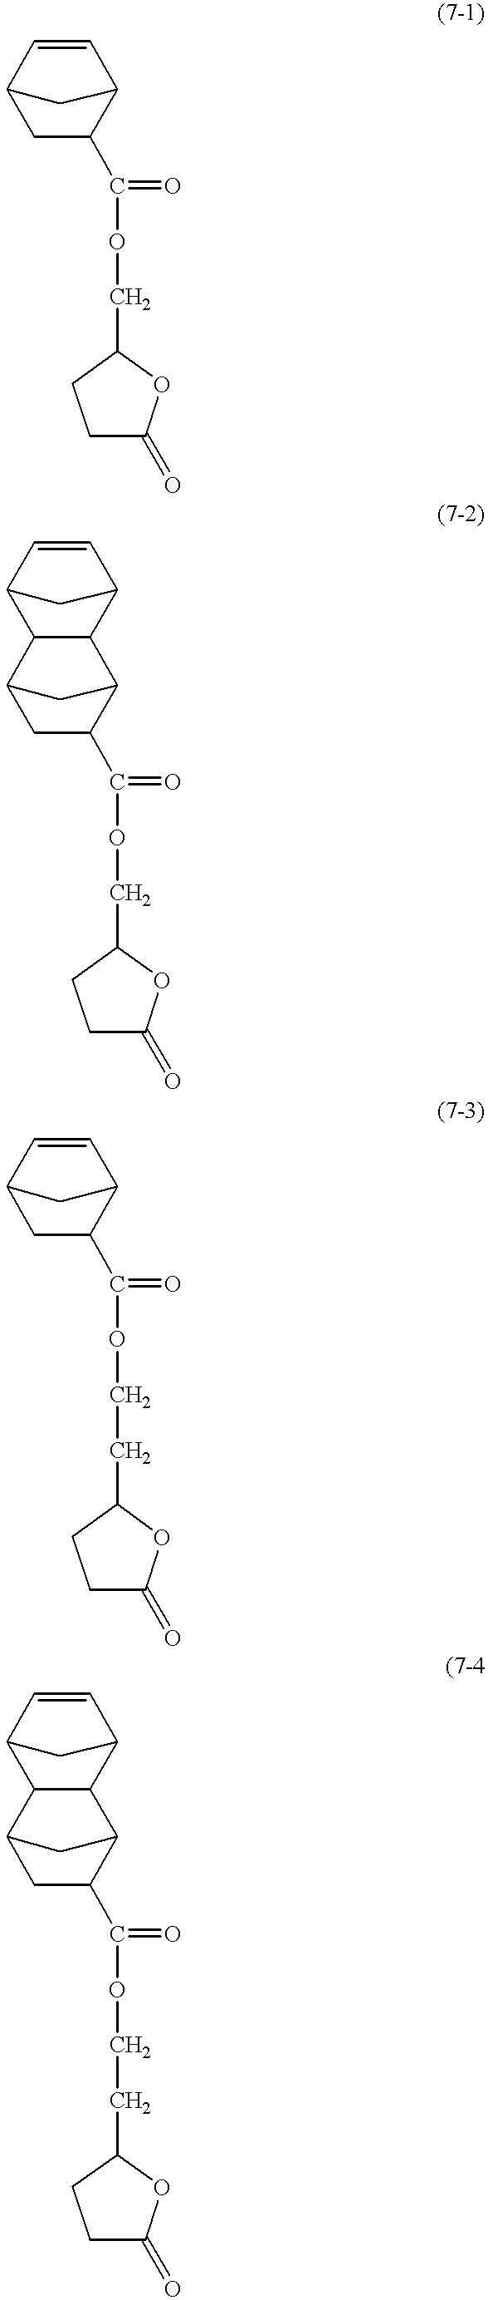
C12CC(C(OCC3OC(=O)CC3)=O)C(C=C1)C2.C12CC(C(OCC3OC(=O)CC3)=O)C(C3C1C1C=CC3C1)C2.C12CC(C(OCCC3OC(=O)CC3)=O)C(C=C1)C2.C12CC(C(OCCC3OC(=O)CC3)=O)C(C3C1C1C=CC3C1)C2
